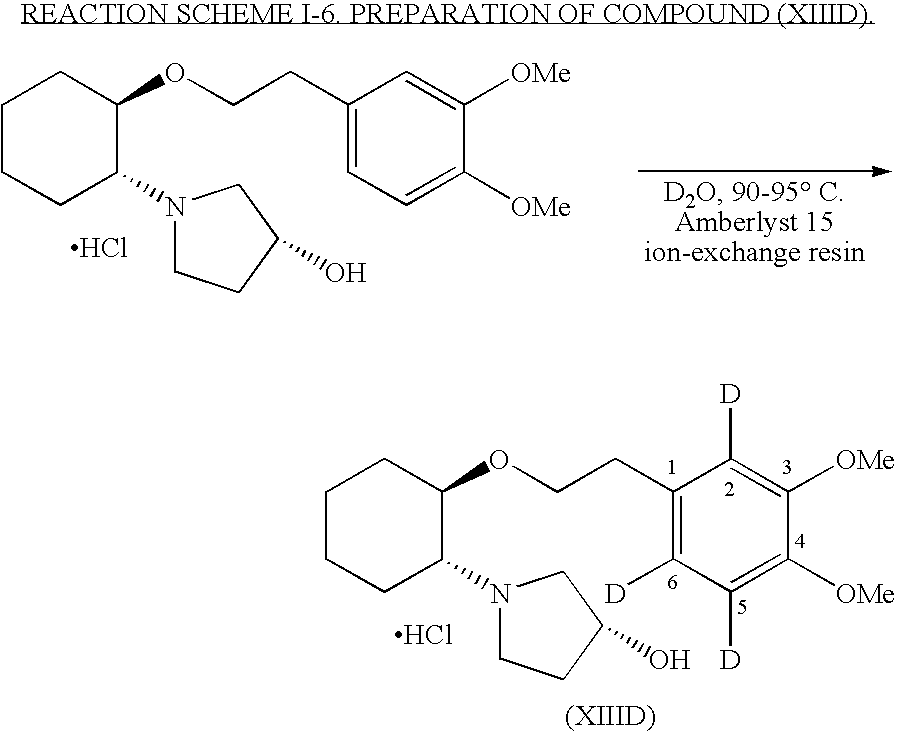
C1CCC(N2CCC(O)C2)C(OCCC2=CC=C([OMe])C([OMe])=C2)C1.Cl.C1CCC(N2CCC(O)C2)C(OCCC2=C([D])C([D])=C([OMe])C([OMe])=C2[D])C1.Cl
